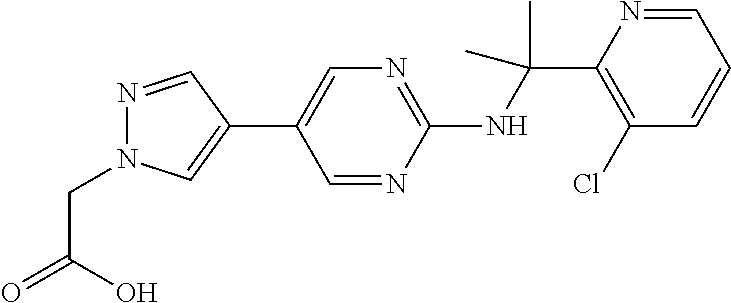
C1(NC(C2=C(Cl)C=CC=N2)(C)C)=NC=C(C2=CN(CC(O)=O)N=C2)C=N1
